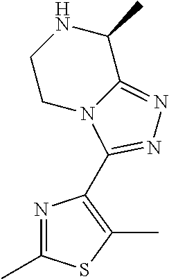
N1C(C)C2=NN=C(C3=C(C)SC(C)=N3)N2CC1
